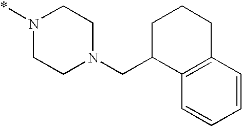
N1(*)CCN(CC2C3=C(C=CC=C3)CCC2)CC1
